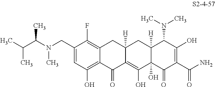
C1(CN(C(C(C)C)C)C)=CC(O)=C2C(=C1F)CC1([H])C(=C(O)C3(O)C([H])(C1)C(N(C)C)C(O)=C(C(=O)N)C3=O)C2=O
